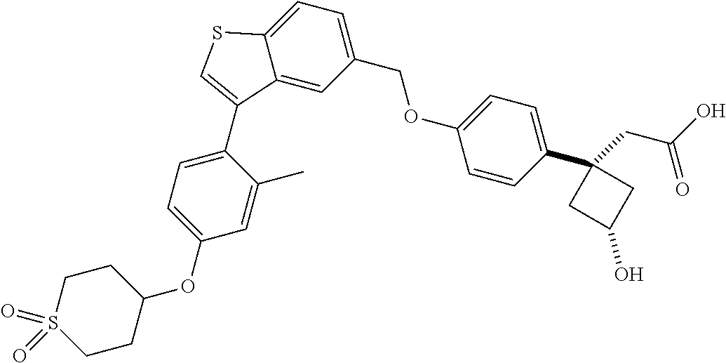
C1CC(OC2=CC=C(C3=CSC4=CC=C(COC5=CC=C(C6(CC(=O)O)CC(O)C6)C=C5)C=C43)C(C)=C2)CCS1(=O)=O
